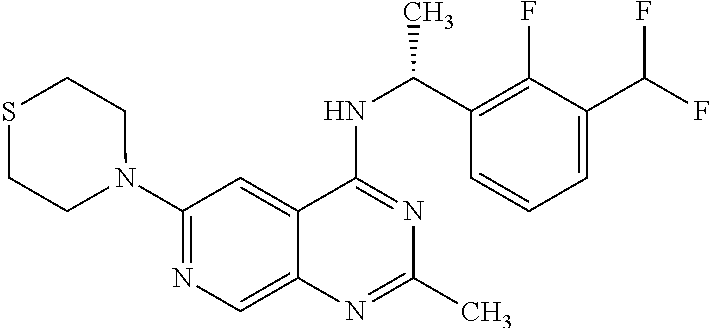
N1(C2=NC=C3C(=C2)C(NC(C2=C(F)C(C(F)F)=CC=C2)C)=NC(C)=N3)CCSCC1
